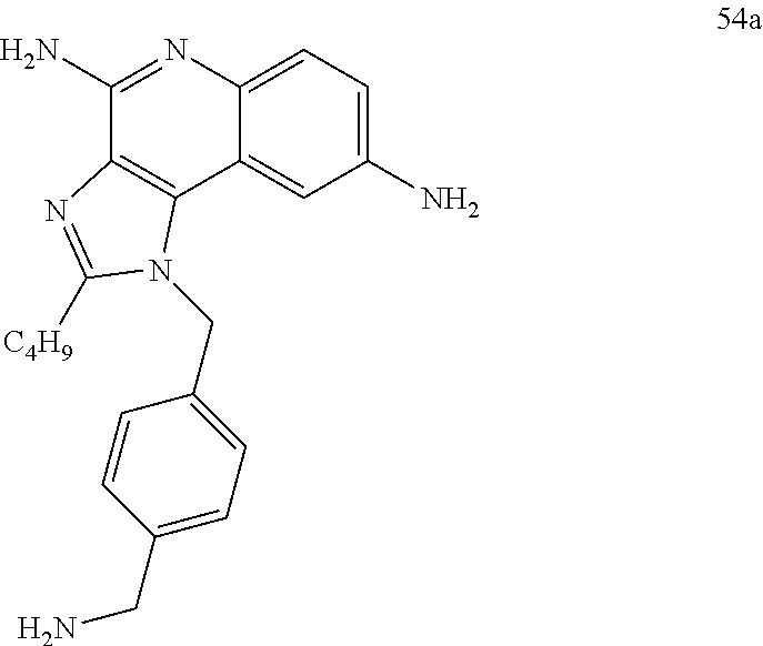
C1(N)=NC2=CC=C(N)C=C2C2=C1N=C([C4H9])N2CC1=CC=C(CN)C=C1
